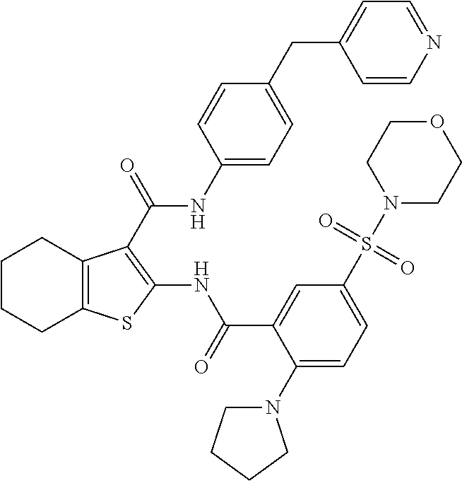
C1CCC2=C(C1)C(C(NC1=CC=C(CC3=CC=NC=C3)C=C1)=O)=C(NC(C1=CC(S(N3CCOCC3)(=O)=O)=CC=C1N1CCCC1)=O)S2
